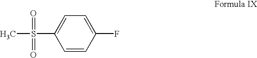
C1(F)=CC=C(S(C)(=O)=O)C=C1
